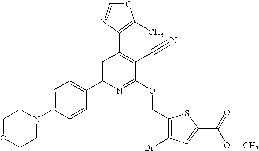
C1OCCN(C2=CC=C(C3=CC(C4=C(C)OC=N4)=C(C#N)C(OCC4=C(Br)C=C(C(=O)OC)S4)=N3)C=C2)C1
